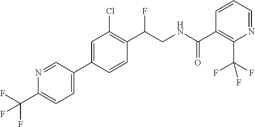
C(C1=C(Cl)C=C(C2=CC=C(C(F)(F)F)N=C2)C=C1)(F)CNC(C1=C(C(F)(F)F)N=CC=C1)=O
